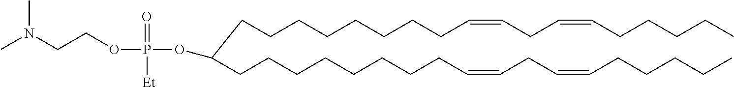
CCCCCC=CCC=CCCCCCCCCC(CCCCCCCCC=CCC=CCCCCC)OP(OCCN(C)C)(=O)[Et]
